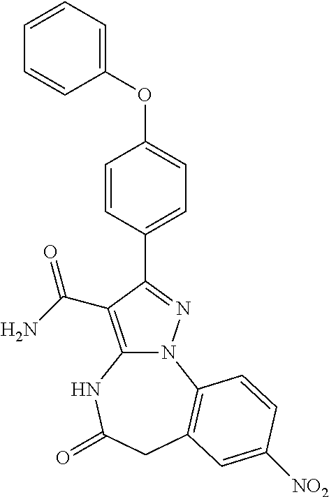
C12=C(C(=O)N)C(C3=CC=C(OC4=CC=CC=C4)C=C3)=NN1C1=C(CC(=O)N2)C=C([NO2])C=C1
